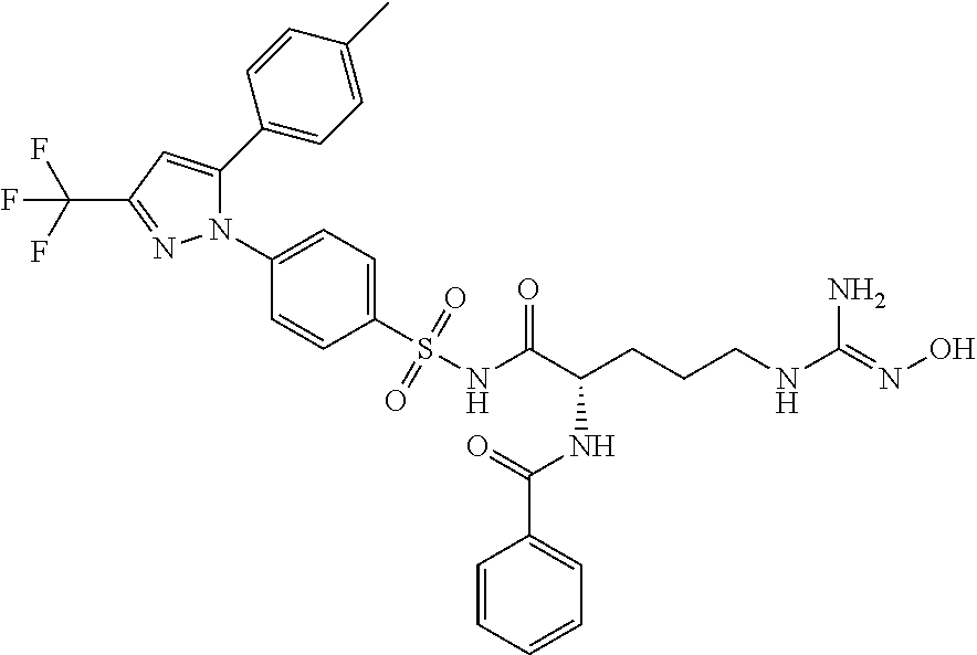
C1=C(C2=CC=C(C)C=C2)N(C2=CC=C(S(NC(C(NC(C3=CC=CC=C3)=O)CCCNC(=NO)N)=O)(=O)=O)C=C2)N=C1C(F)(F)F
